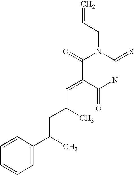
C1(=O)C(=CC(C)CC(C)C2=CC=CC=C2)C(=O)NC(=S)N1CC=C
